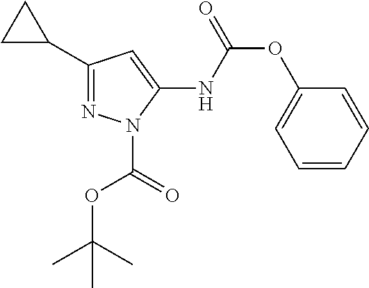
C1=CC=CC(OC(=O)NC2=CC(C3CC3)=NN2C(=O)OC(C)(C)C)=C1
